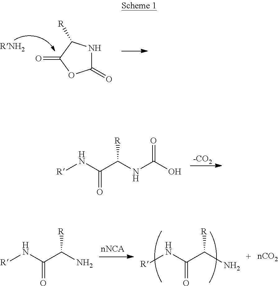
C1(=O)NC([R])C(=O)O1.[-CO2].[R]NC(C(NC(O)=O)[R])=O.[R]NC(C(N)[R])=O.[R]NC(C(N)[R])=O
